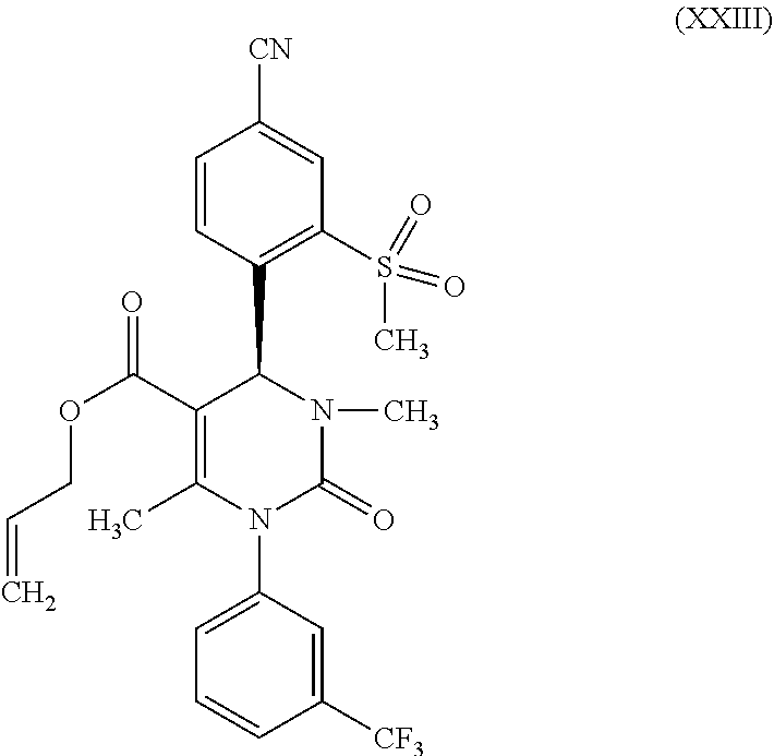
C1=CC(C2C(C(OCC=C)=O)=C(C)N(C3=CC=CC([CF3])=C3)C(=O)N2C)=C(S(=O)(C)=O)C=C1[CN]
